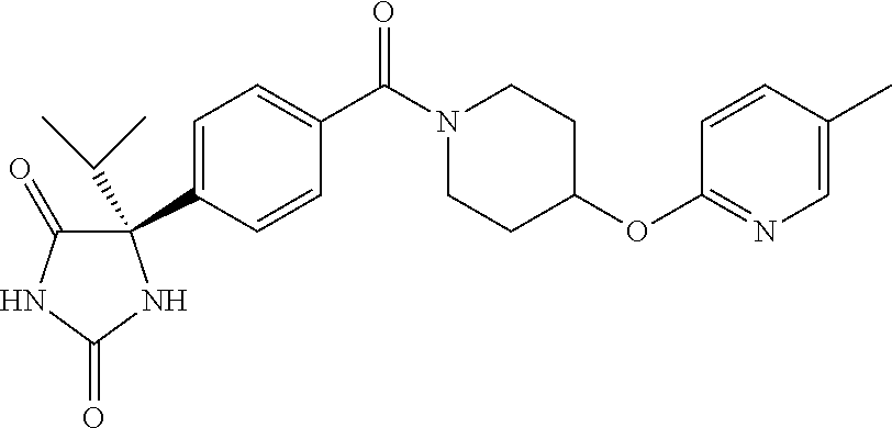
C1=C(C2(C(C)C)C(=O)NC(=O)N2)C=CC(C(N2CCC(OC3=NC=C(C)C=C3)CC2)=O)=C1
